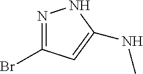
N1=C(Br)C=C(NC)N1
